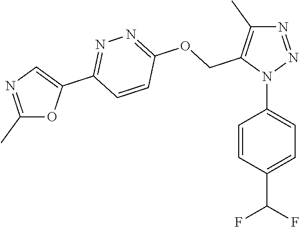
N1=NN(C2=CC=C(C(F)F)C=C2)C(COC2=NN=C(C3=CN=C(C)O3)C=C2)=C1C
